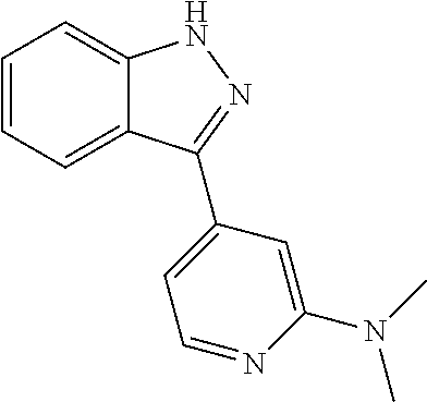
C1=CC=C2C(=C1)NN=C2C1=CC=NC(N(C)C)=C1
